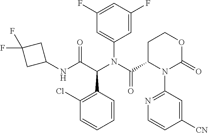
C1=CC(C(C(NC2CC(F)(F)C2)=O)N(C(=O)C2CCOC(=O)N2C2=NC=CC([CN])=C2)C2=CC(F)=CC(F)=C2)=C(Cl)C=C1
